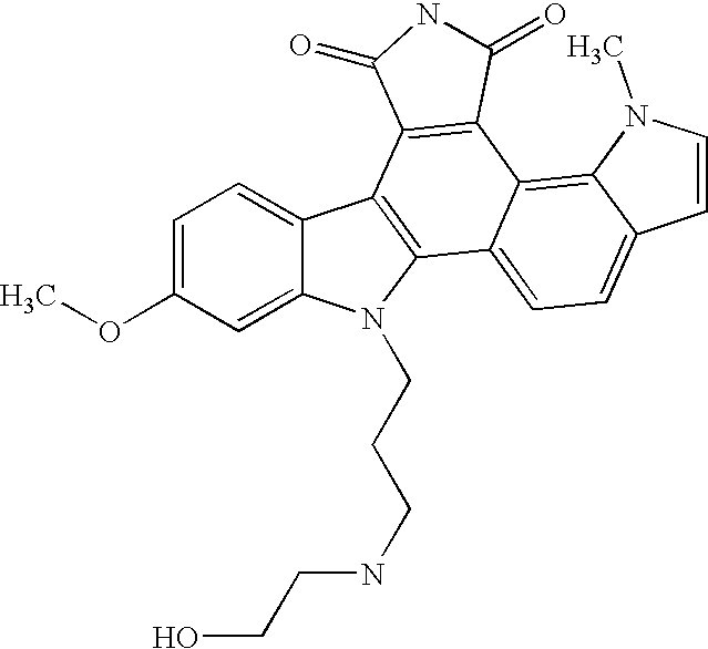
C12=CC(OC)=CC=C1C1=C(N2CCCNCCO)C2=CC=C3C(=C2C2=C1C(=O)NC2=O)N(C)C=C3
